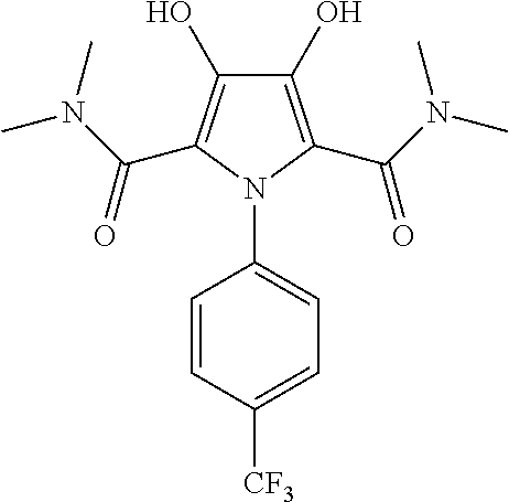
C1(O)=C(C(N(C)C)=O)N(C2=CC=C([CF3])C=C2)C(C(N(C)C)=O)=C1O
